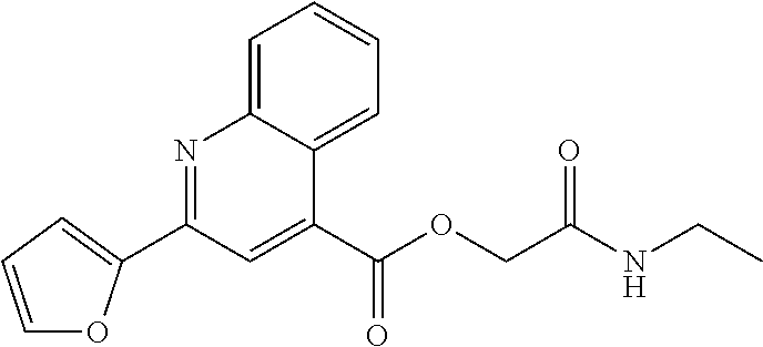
C1=CC=C(C2=NC3=CC=CC=C3C(C(OCC(NCC)=O)=O)=C2)O1
